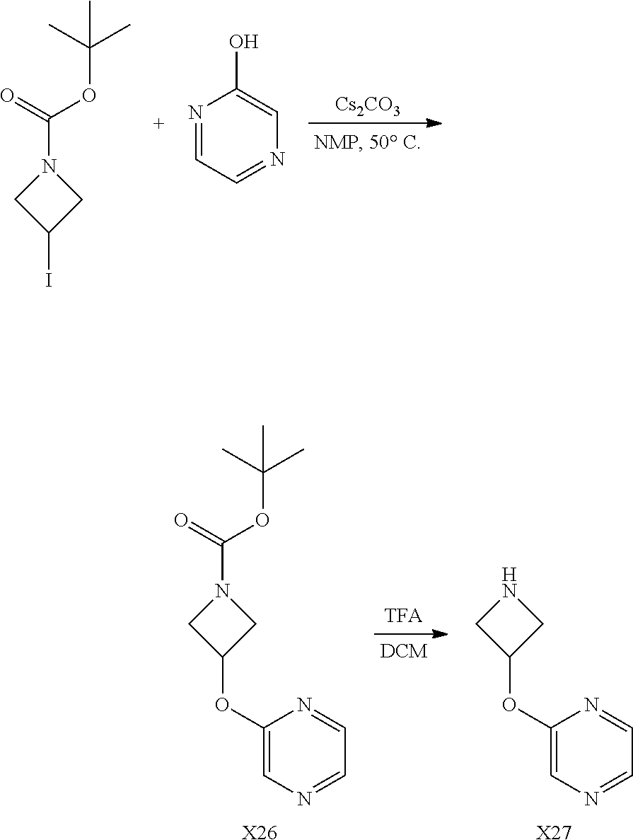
[Cs2CO3].N1=CC=NC=C1O.C1(I)CN(C(OC(C)(C)C)=O)C1.C1(OC2CNC2)=CN=CC=N1.[X27].C1(OC2CN(C(OC(C)(C)C)=O)C2)=CN=CC=N1.[X26]
